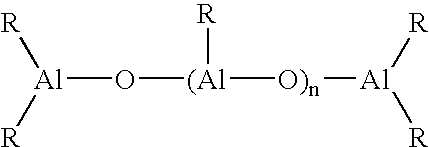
[R][Al]([R])O[(Al]([O)n][Al]([R])[R])[R]
